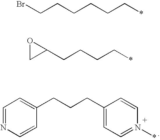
C1=NC=CC(CCCC2=CC=N(*)C=C2)=C1.BrCCCCCC*.C1(CCCC*)OC1
